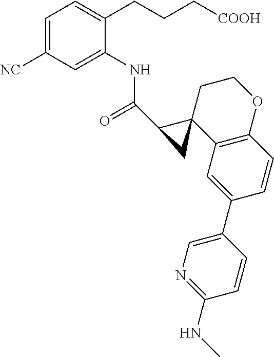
C1=C([NC])C=C(NC(=O)C2C3(C4=C(OCC3)C=CC(C3=CN=C(NC)C=C3)=C4)C2)C(CCC[COOH])=C1
